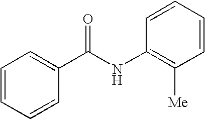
C1=CC=CC(C(NC2=C([Me])C=CC=C2)=O)=C1
